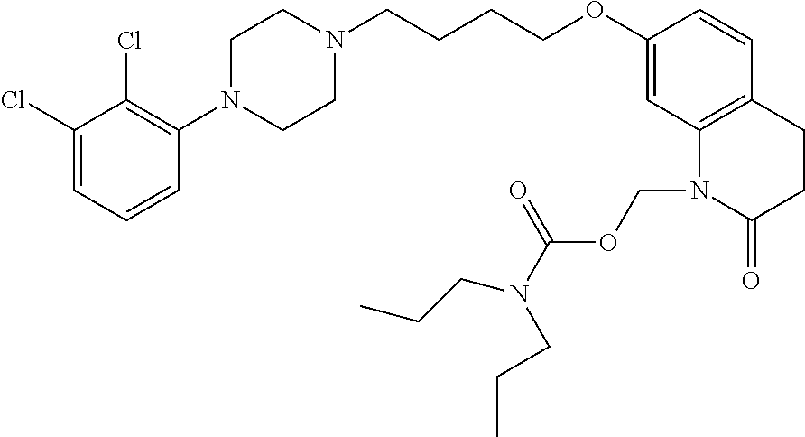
C1(Cl)=CC=CC(N2CCN(CCCCOC3=CC4=C(C=C3)CCC(=O)N4COC(=O)N(CCC)CCC)CC2)=C1Cl
